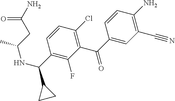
C1(C#N)=C(N)C=CC(C(=O)C2=C(Cl)C=CC(C(NC(CC(=O)N)C)C3CC3)=C2F)=C1
